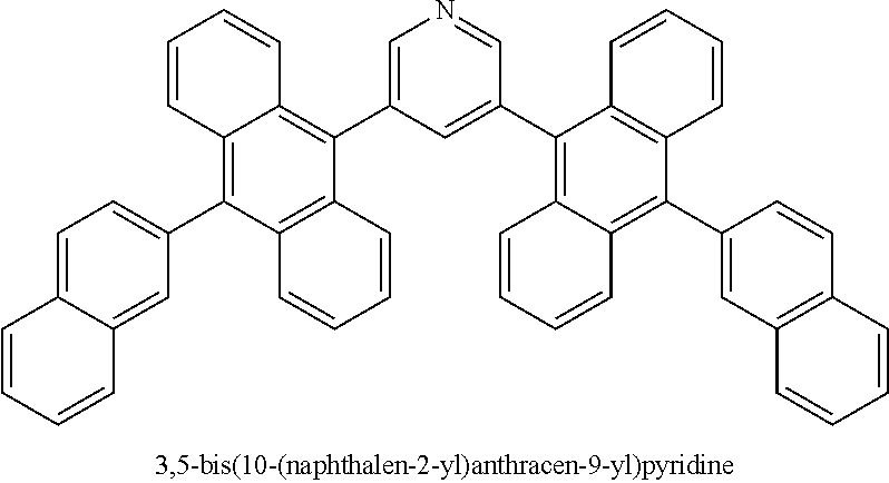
C1(C2=C3C(=C(C4=CC=C5C(=C4)C=CC=C5)C4=C2C=CC=C4)C=CC=C3)=CN=CC(C2=C3C(=C(C4=CC5=C(C=C4)C=CC=C5)C4=C2C=CC=C4)C=CC=C3)=C1
